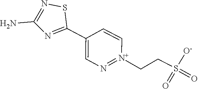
C1(N)=NSC(C2=CN=[N+](CCS(=O)(=O)[O-])C=C2)=N1
